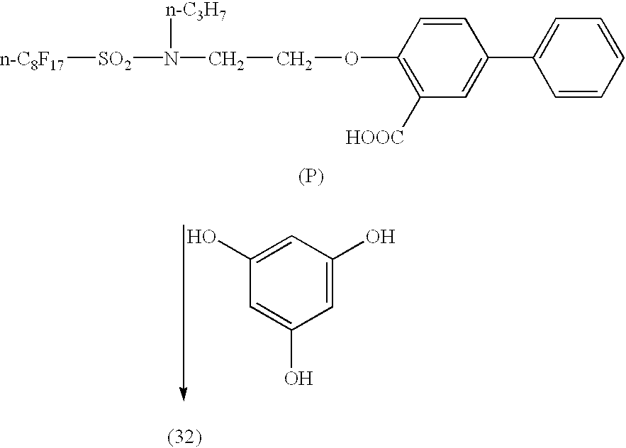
C1=C(C2=CC=CC=C2)C=CC(OCCN([SO2][n-C8F17])[n-C3H7])=C1[HOOC].[(P)].C1=C(O)C=C(O)C=C1O
